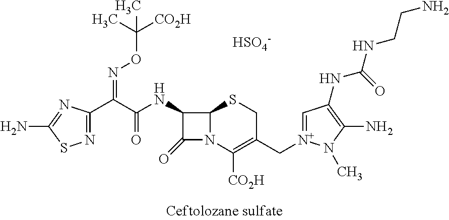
C1(C(C(=O)NC2C(=O)N3C2SCC(C[N+]2=CC(NC(=O)NCCN)=C(N)N2C)=C3[CO2H])=NOC(C)(C)[CO2H])=NSC(N)=N1.[HSO4-]
